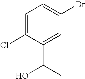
C1=C(Cl)C(C(C)O)=CC(Br)=C1
